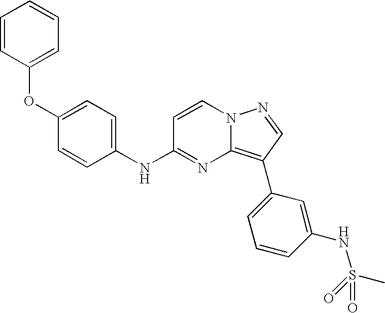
O(C1=CC=CC=C1)C1=CC=C(NC2=NC3=C(C4=CC=CC(NS(C)(=O)=O)=C4)C=NN3C=C2)C=C1
